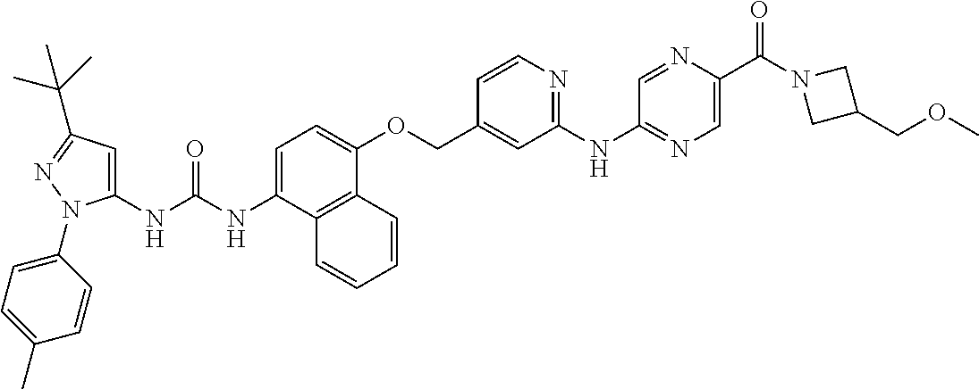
N(C(NC1=CC(C(C)(C)C)=NN1C1=CC=C(C)C=C1)=O)C1=CC=C(OCC2=CC(NC3=NC=C(C(N4CC(COC)C4)=O)N=C3)=NC=C2)C2=C1C=CC=C2
